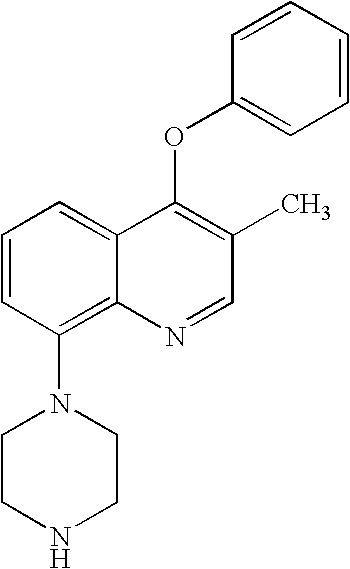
C1=CC=CC=C1OC1=C(C)C=NC2=C(N3CCNCC3)C=CC=C12
